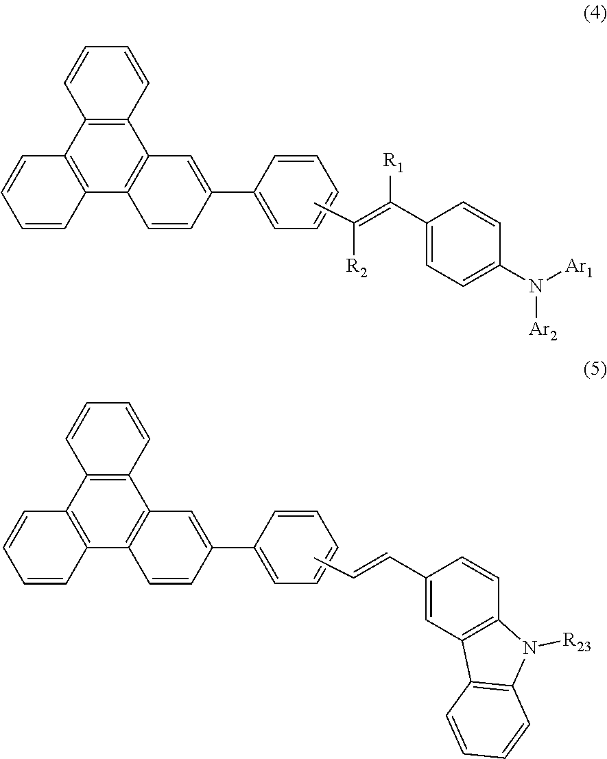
C1=CC=CC2=C1C1=C(C3=C2C=CC=C3)C=CC(C2=CC=CC=C2)=C1.CC(=C(C1=CC=C(N([Ar2])[Ar1])C=C1)[R1])[R2].C1=CC=CC2=C1C1=C(C3=C2C=CC=C3)C=CC(C2=CC=CC=C2)=C1.CC=CC1=CC2=C(C=C1)N([R23])C1=C2C=CC=C1
